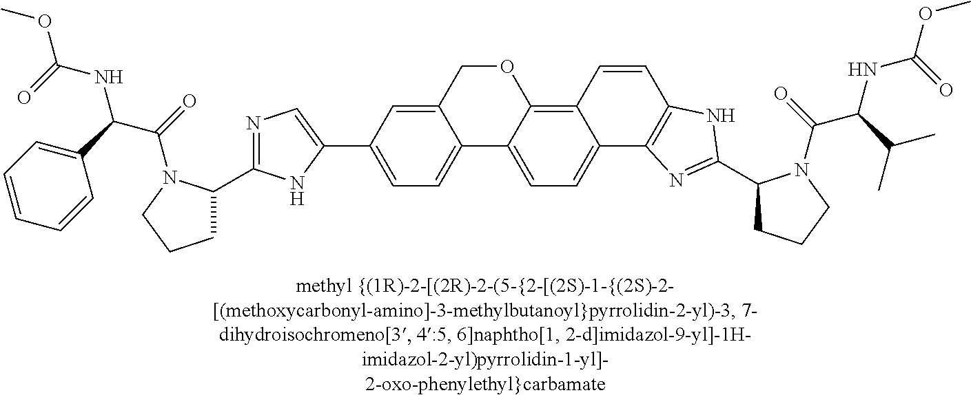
O1CC2=CC(C3=CN=C(C4CCCN4C(C(C4=CC=CC=C4)NC(=O)OC)=O)N3)=CC=C2C2=CC=C3C(=C12)C=CC1=C3N=C(C2CCCN2C(=O)C(C(C)C)NC(=O)OC)N1
